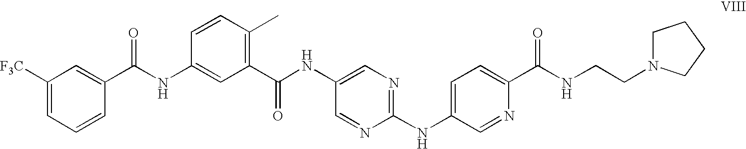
C1([F3C])=CC=CC(C(NC2=CC(C(NC3=CN=C(NC4=CC=C(C(NCCN5CCCC5)=O)N=C4)N=C3)=O)=C(C)C=C2)=O)=C1
